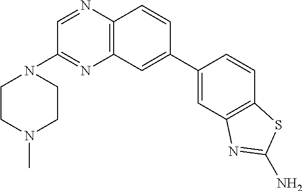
C1=C(C2=CC3=C(N=CC(N4CCN(C)CC4)=N3)C=C2)C=CC2=C1N=C(N)S2
